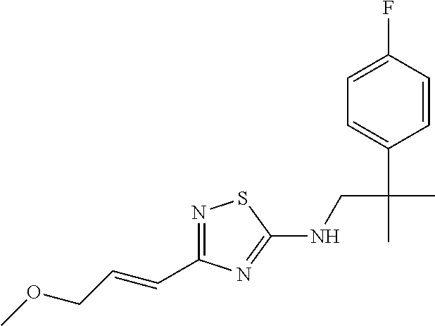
N1=C(C=CCOC)N=C(NCC(C)(C2=CC=C(F)C=C2)C)S1
